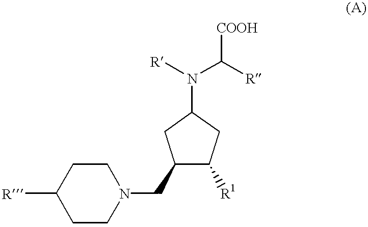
[R]C1CCN(CC2C([R1])CC(N([R])C([R])[COOH])C2)CC1
